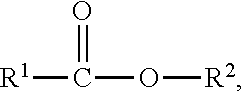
[R1]C(=O)O[R2]
